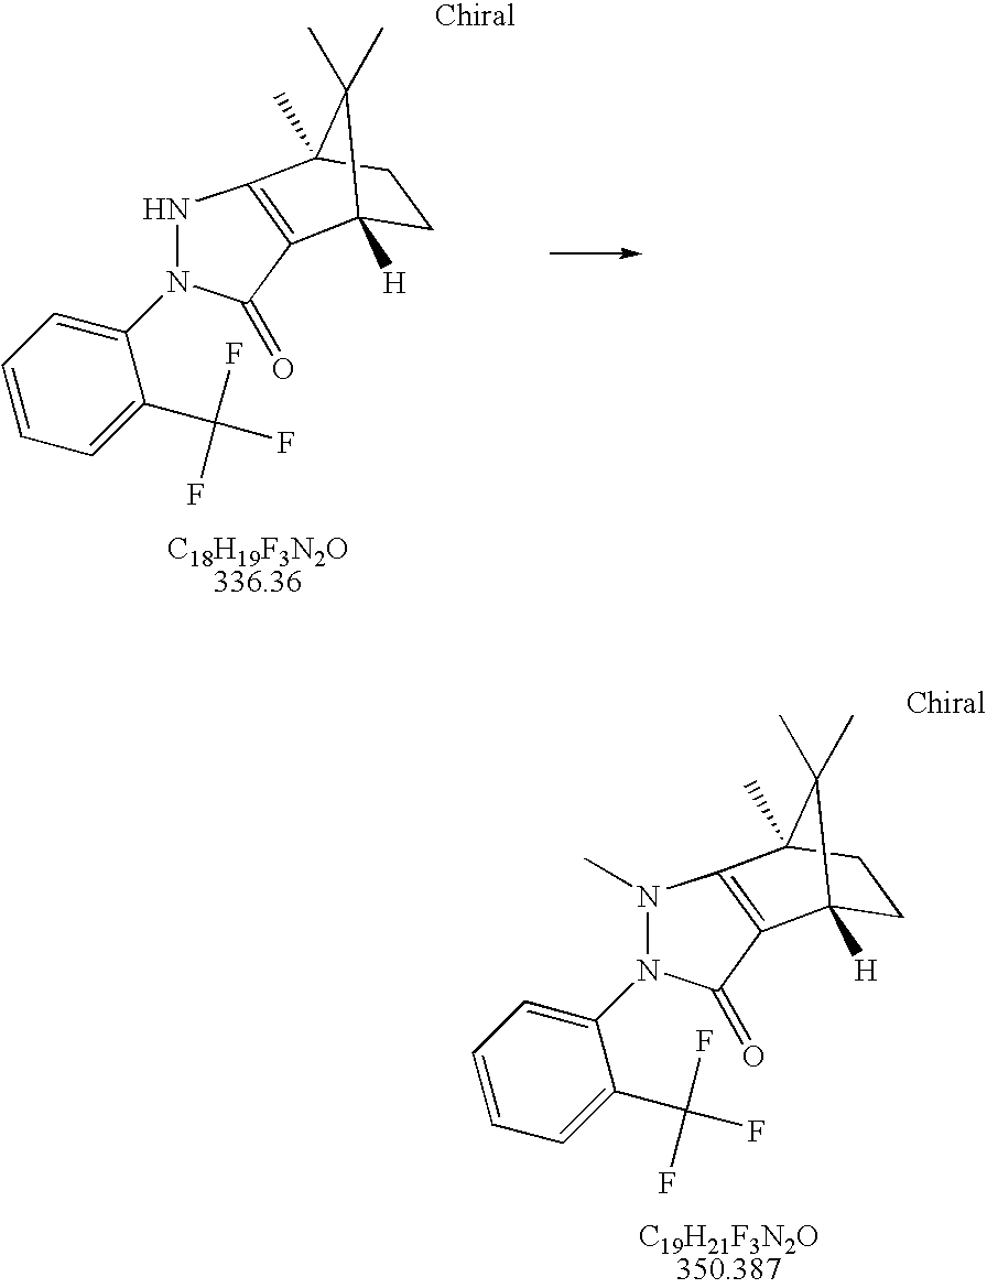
N1N(C2=CC=CC=C2C(F)(F)F)C(=O)C2=C1C1(C)CCC2([H])C1(C)C.CN1N(C2=CC=CC=C2C(F)(F)F)C(=O)C2=C1C1(C)CCC2([H])C1(C)C
